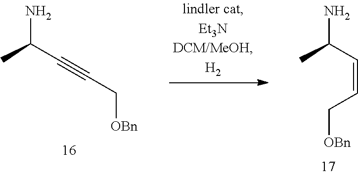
CC(C#CC[OBn])N.CC(C=CC[OBn])N
